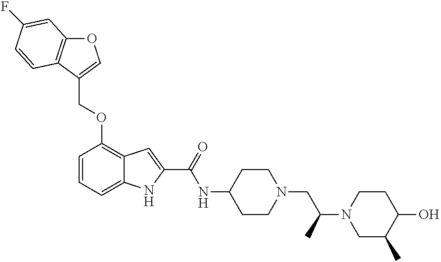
O1C2=C(C(COC3=C4C(=CC=C3)NC(C(=O)NC3CCN(CC(N5CC(C)C(O)CC5)C)CC3)=C4)=C1)C=CC(F)=C2
